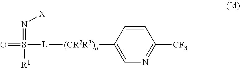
O=S([L][(CR2R3)n]C1=CN=C([CF3])C=C1)(=N[X])[R1]
